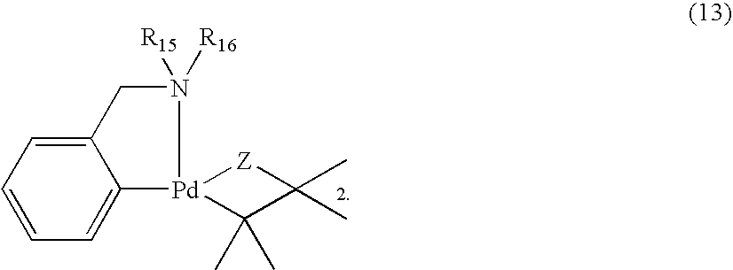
[Pd]12(N([R15])([R16])CC3=CC=CC=C13)[Z]C(C)(C)C2(C)C
